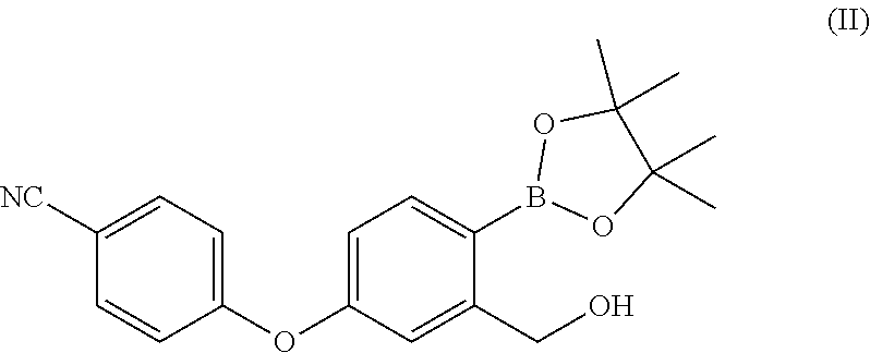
C1(OC2=CC=C(B3OC(C)(C)C(C)(C)O3)C(CO)=C2)=CC=C([NC])C=C1
